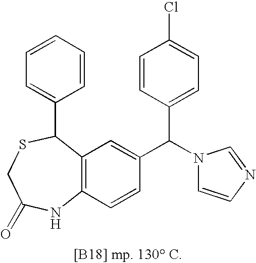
C1=CC=CC(C2C3=C(NC(=O)CS2)C=CC(C(C2=CC=C(Cl)C=C2)N2C=CN=C2)=C3)=C1
